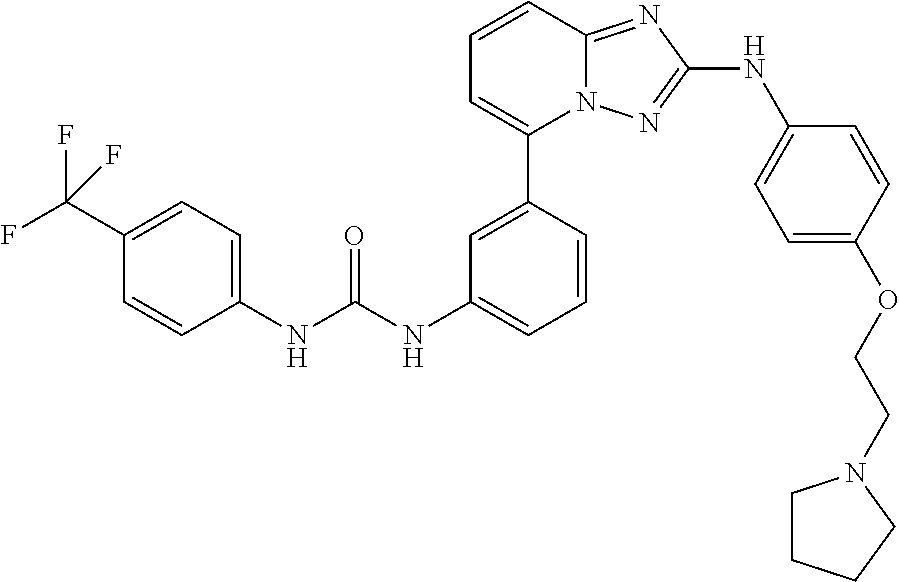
C1=CC2=NC(NC3=CC=C(OCCN4CCCC4)C=C3)=NN2C(C2=CC(NC(NC3=CC=C(C(F)(F)F)C=C3)=O)=CC=C2)=C1
